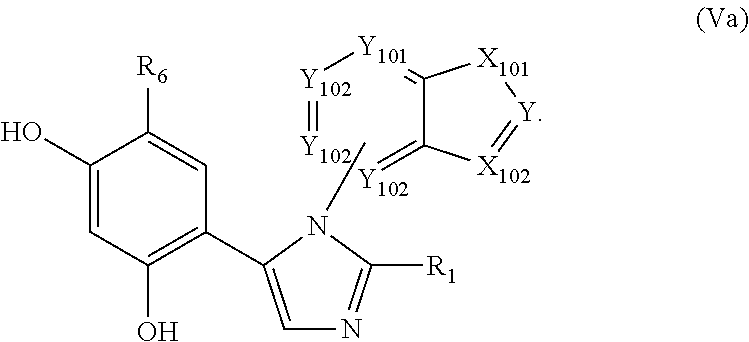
[Y102]1=[Y102][Y102]=C2C(=[Y101]1)[X101][Y]=[X102]2.C1(O)=CC(O)=C(C2=CN=C([R1])N2C)C=C1[R6]
